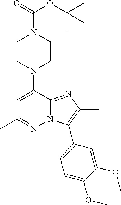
N1(C2=CC(C)=NN3C2=NC(C)=C3C2=CC=C(OC)C(OC)=C2)CCN(C(OC(C)(C)C)=O)CC1
